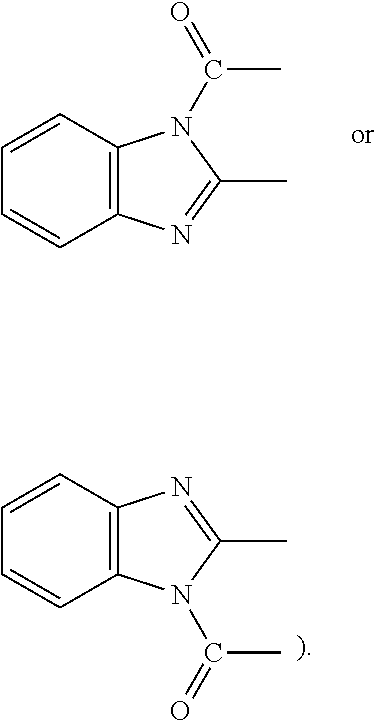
C1=CC=CC2=C1N(C(C)=O)C(C)=N2.C1=CC=CC2=C1N=C(C)N2C(C)=O
